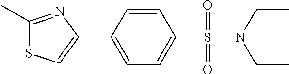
C1=CC(C2=CSC(C)=N2)=CC=C1S(=O)(N(CC)CC)=O
